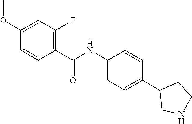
C1(NC(C2=C(F)C=C(OC)C=C2)=O)=CC=C(C2CNCC2)C=C1
